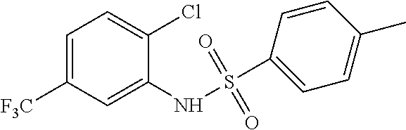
C1=C([F3C])C=C(NS(C2=CC=C(C)C=C2)(=O)=O)C(Cl)=C1
